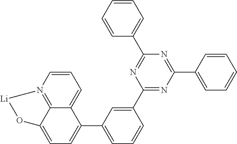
C1=CN2=C3C(=C1)C(C1=CC=CC(C4=NC(C5=CC=CC=C5)=NC(C5=CC=CC=C5)=N4)=C1)=CC=C3O[Li]2
